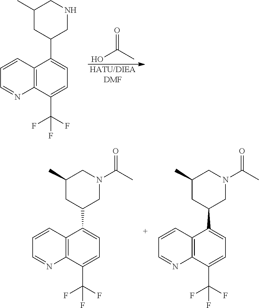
C1(C)CC(C2=CC=C(C(F)(F)F)C3=C2C=CC=N3)CNC1.[HATU/DIEADMF].OC(C)=O.C1(C)CC(C2=CC=C(C(F)(F)F)C3=C2C=CC=N3)CN(C(C)=O)C1.C1(C)CC(C2=CC=C(C(F)(F)F)C3=C2C=CC=N3)CN(C(C)=O)C1
